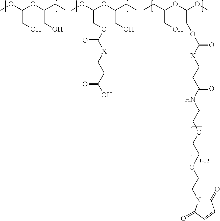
COC(OC(CC)CO)CO.COC(OC(CC)CO)COC([X]CCC(O)=O)=O.CCC(OC(OC)COC([X]CCC(=O)NCCOCCOCCN1C(=O)C=CC1=O)=O)CO
